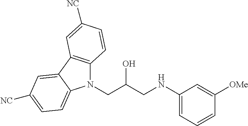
N1(CC(O)CNC2=CC=CC([OMe])=C2)C2=C(C3=CC([NC])=CC=C13)C=C([NC])C=C2
